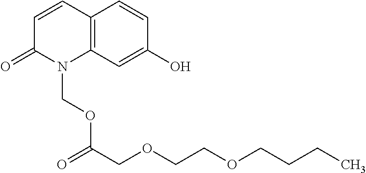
C1=CC2=C(N(COC(COCCOCCCC)=O)C1=O)C=C(O)C=C2
